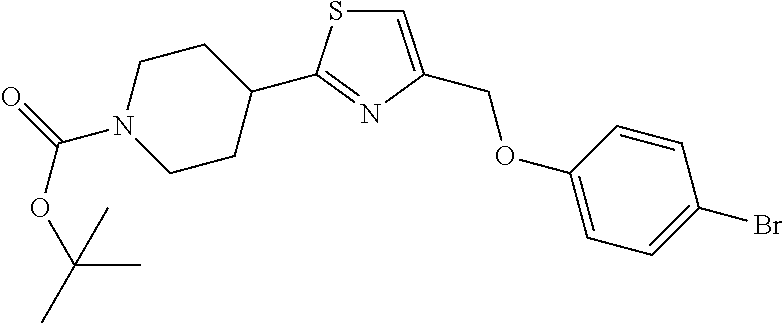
C1(C2=NC(COC3=CC=C(Br)C=C3)=CS2)CCN(C(=O)OC(C)(C)C)CC1
